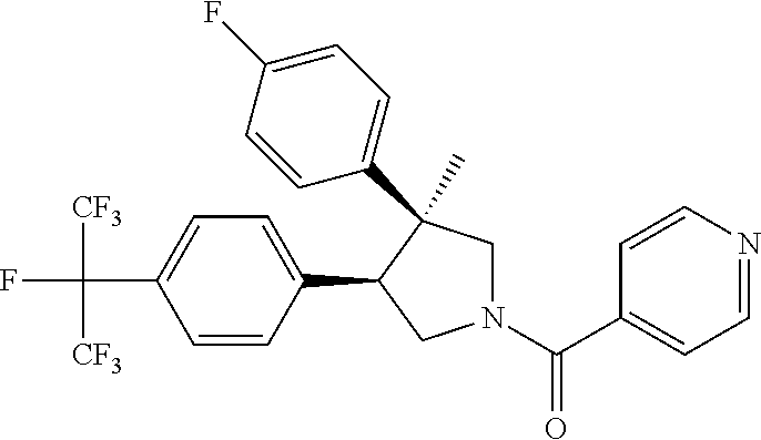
C(C1=CC=C(C2CN(C(C3=CC=NC=C3)=O)CC2(C)C2=CC=C(F)C=C2)C=C1)(F)([CF3])[CF3]
